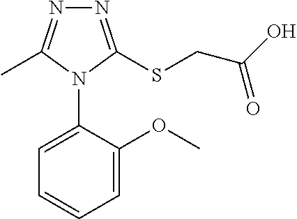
N1=C(SCC(O)=O)N(C2=CC=CC=C2OC)C(C)=N1
